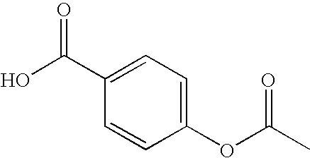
C1(C(O)=O)=CC=C(OC(C)=O)C=C1
